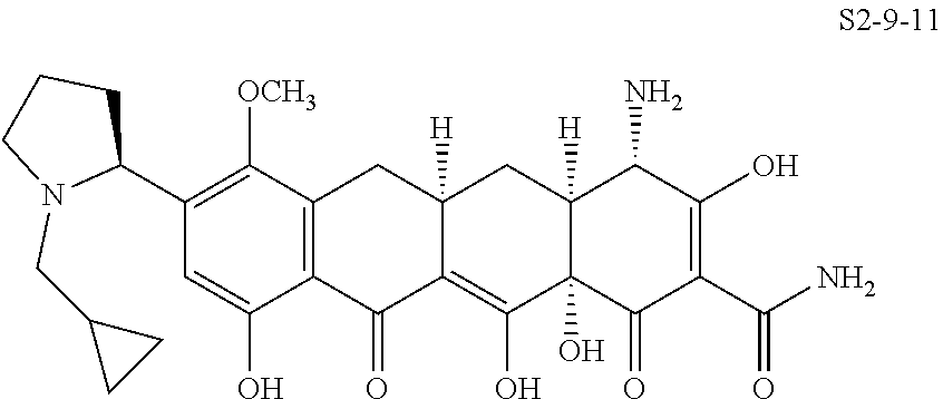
C1(C2CCCN2CC2CC2)=C([OCH3])C2=C(C(O)=C1)C(=O)C1=C(O)C3(O)C([H])(CC1([H])C2)C(N)C(O)=C(C(N)=O)C3=O
